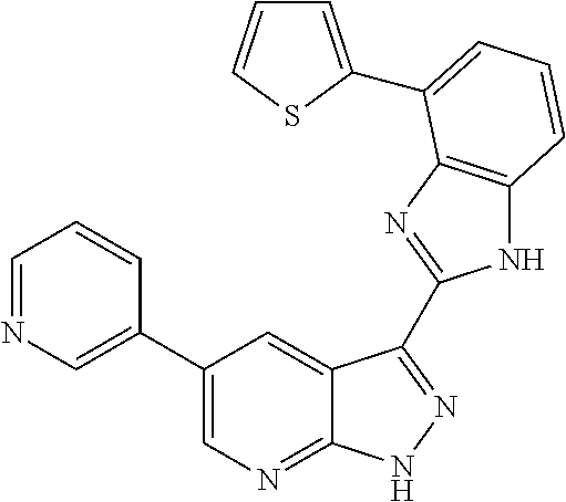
C1(C2=CN=C3C(=C2)C(C2=NC4=C(N2)C=CC=C4C2=CC=CS2)=NN3)=CN=CC=C1
